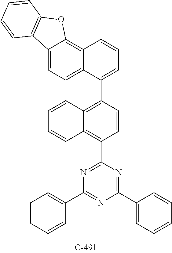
C1=CC=CC(C2=NC(C3=CC=CC=C3)=NC(C3=C4C=CC=CC4=C(C4=CC=CC5=C6C(=CC=C54)C4=C(O6)C=CC=C4)C=C3)=N2)=C1
